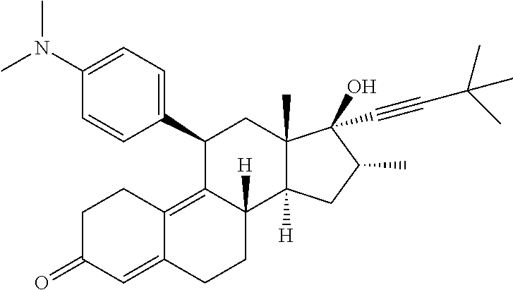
CN(C)C1=CC=C(C2C3=C4C(=CC(=O)CC4)CCC3([H])C3([H])C(C)(C2)C(O)(C#CC(C)(C)C)C(C)C3)C=C1
